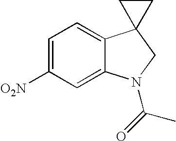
C1=C([O2N])C=C2C(=C1)C1(CN2C(C)=O)CC1
